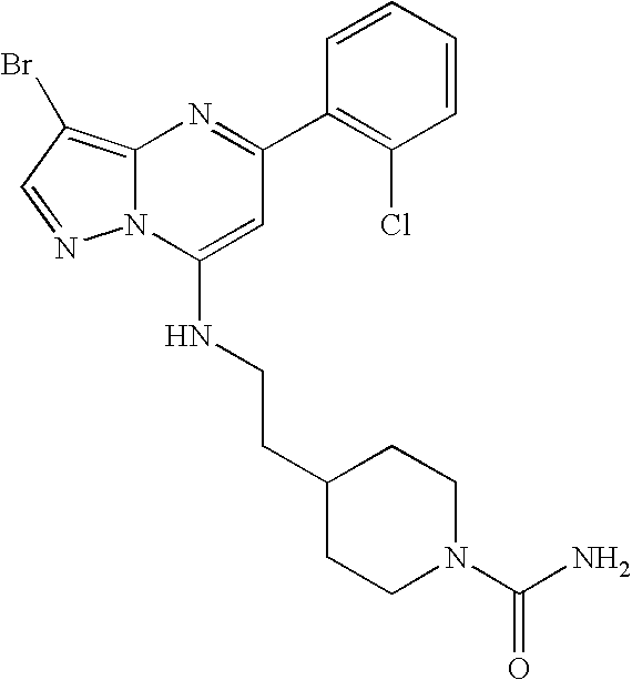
C1(C2=NC3=C(Br)C=NN3C(NCCC3CCN(C(=O)N)CC3)=C2)=C(Cl)C=CC=C1
